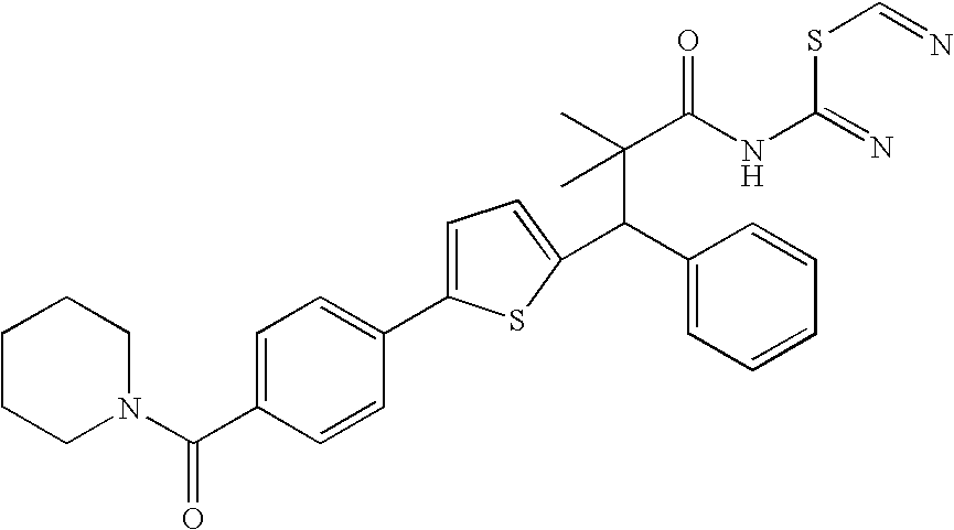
C(C(C)(C(NC(SC=N)=N)=O)C)(C1=CC=CC=C1)C1=CC=C(C2=CC=C(C(=O)N3CCCCC3)C=C2)S1
